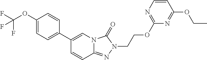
C1(OC(F)(F)F)=CC=C(C2=CN3C(=NN(CCOC4=NC=CC(OCC)=N4)C3=O)C=C2)C=C1
